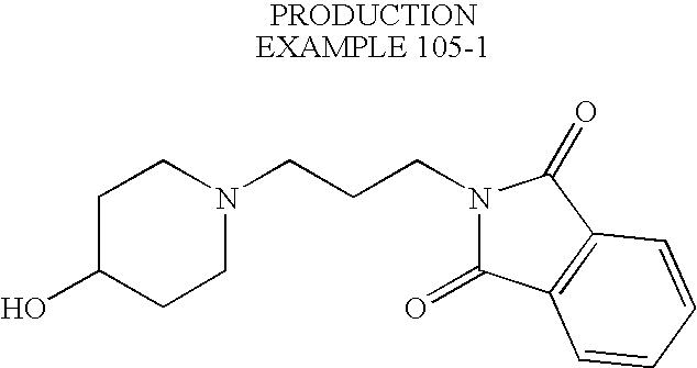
C1C(O)CCN(CCCN2C(=O)C3=C(C2=O)C=CC=C3)C1
